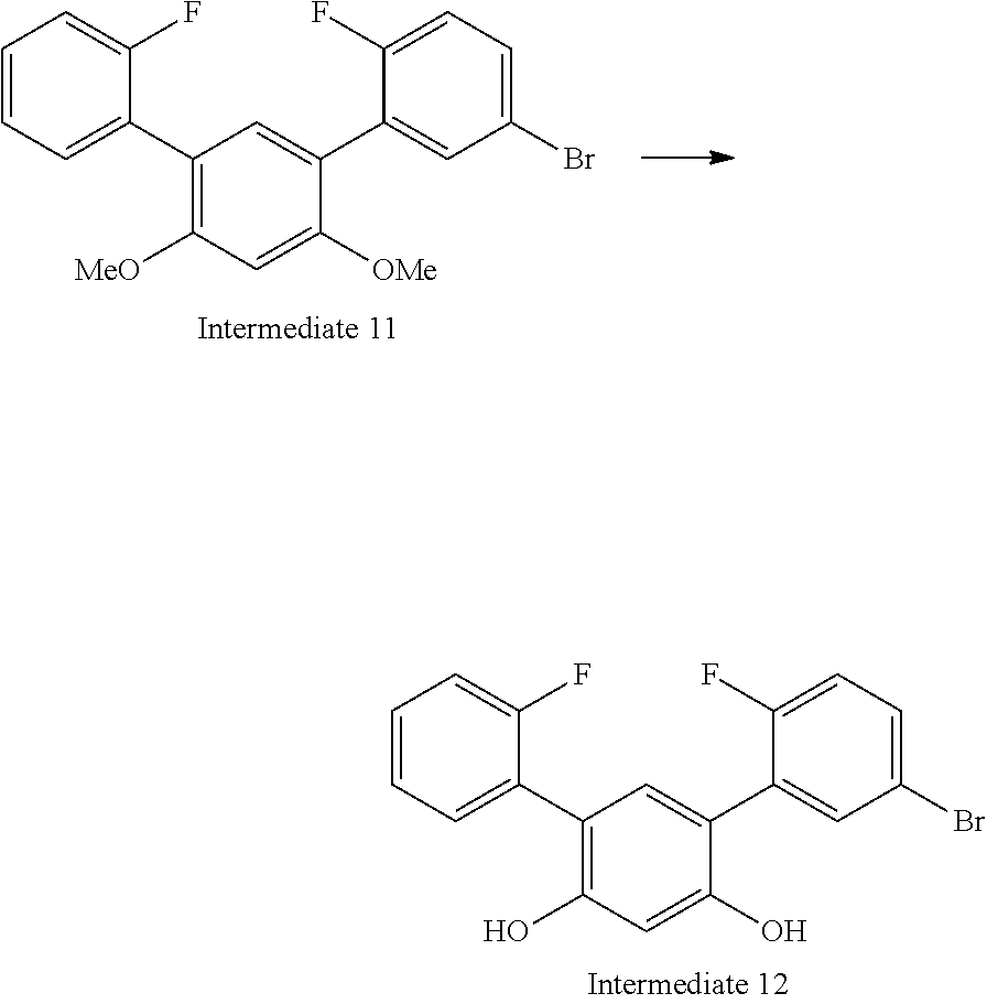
C1=CC=C(C2=C(O)C=C(O)C(C3=CC(Br)=CC=C3F)=C2)C(F)=C1.C1=CC=C(C2=C([MeO])C=C([OMe])C(C3=CC(Br)=CC=C3F)=C2)C(F)=C1
